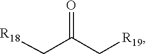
[R18]CC(=O)C[R19]
